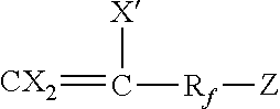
[CX2]=C([X])[Rf][Z]
